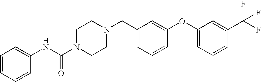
C1=CC=CC(NC(N2CCN(CC3=CC=CC(OC4=CC=CC(C(F)(F)F)=C4)=C3)CC2)=O)=C1
